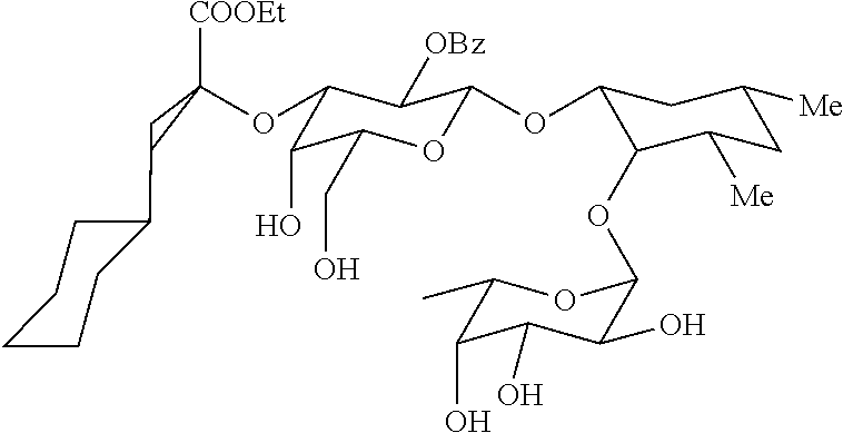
C1(OC2([COOEt])CC2C2CCCCC2)C(O)C(CO)OC(OC2C(OC3C(O)C(O)C(O)C(C)O3)C([Me])CC([Me])C2)C1[OBz]
